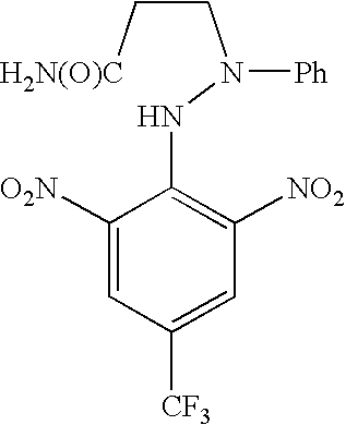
C(C[H2N(O)C])N(NC1=C([NO2])C=C([CF3])C=C1[O2N])[Ph]
